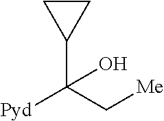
C1CC1C(C[Me])([Pyd])O
